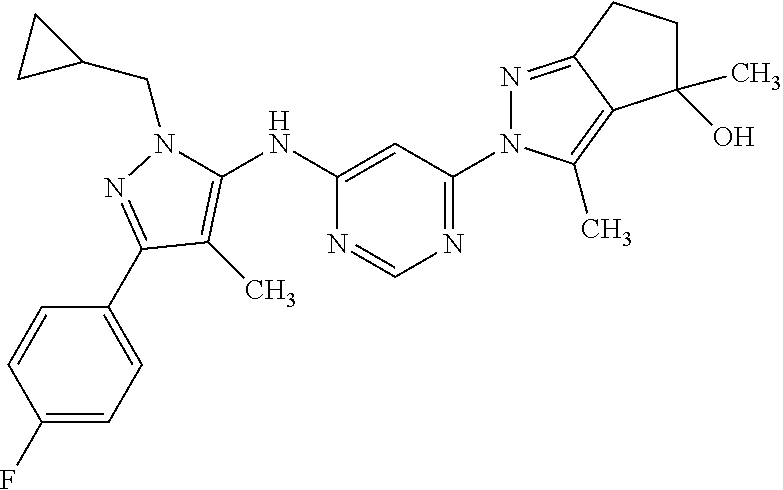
C1(F)=CC=C(C2=NN(CC3CC3)C(NC3=CC(N4N=C5C(=C4C)C(O)(C)CC5)=NC=N3)=C2C)C=C1
